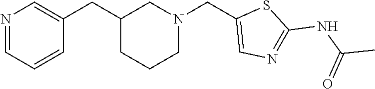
C1=NC=C(CC2CN(CC3=CN=C(NC(=O)C)S3)CCC2)C=C1
